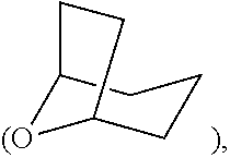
C12[(O]C(CCC1)CC2
